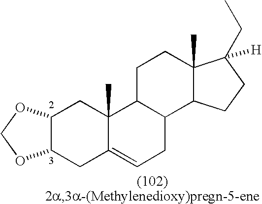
C12C(OCO1)CC1(C)C(=CCC3C1CCC1(C)C3CCC1([H])CC)C2
